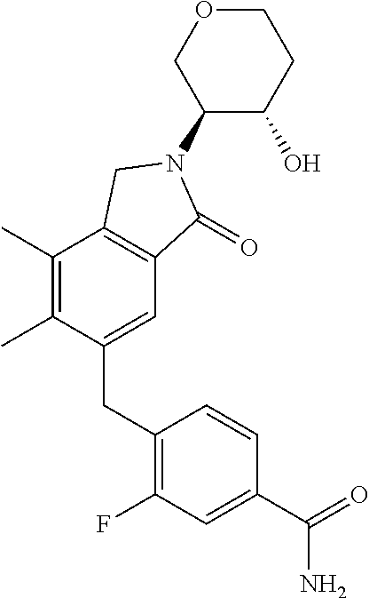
C1(N2C(=O)C3=C(C(C)=C(C)C(CC4=C(F)C=C(C(N)=O)C=C4)=C3)C2)C(O)CCOC1
